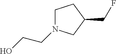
C1N(CCO)CC(CF)C1
